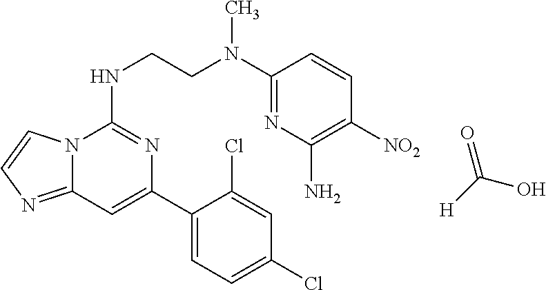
C1=C(C2=CC3=NC=CN3C(NCCN(C3=NC(N)=C([NO2])C=C3)C)=N2)C(Cl)=CC(Cl)=C1.[H]C(O)=O
